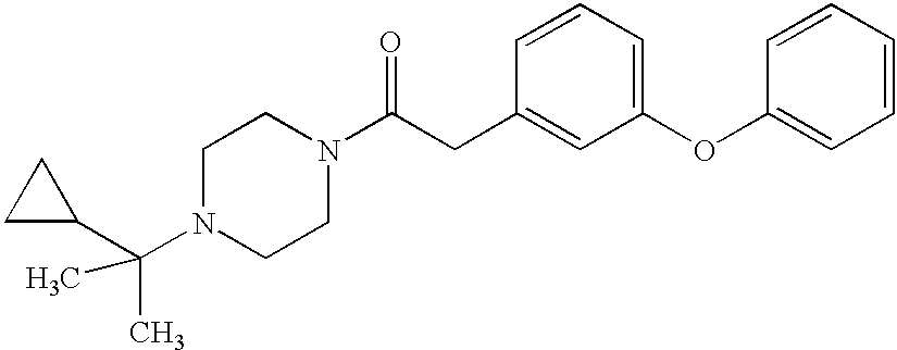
C1C(C(C)(N2CCN(C(CC3=CC(OC4=CC=CC=C4)=CC=C3)=O)CC2)C)C1
